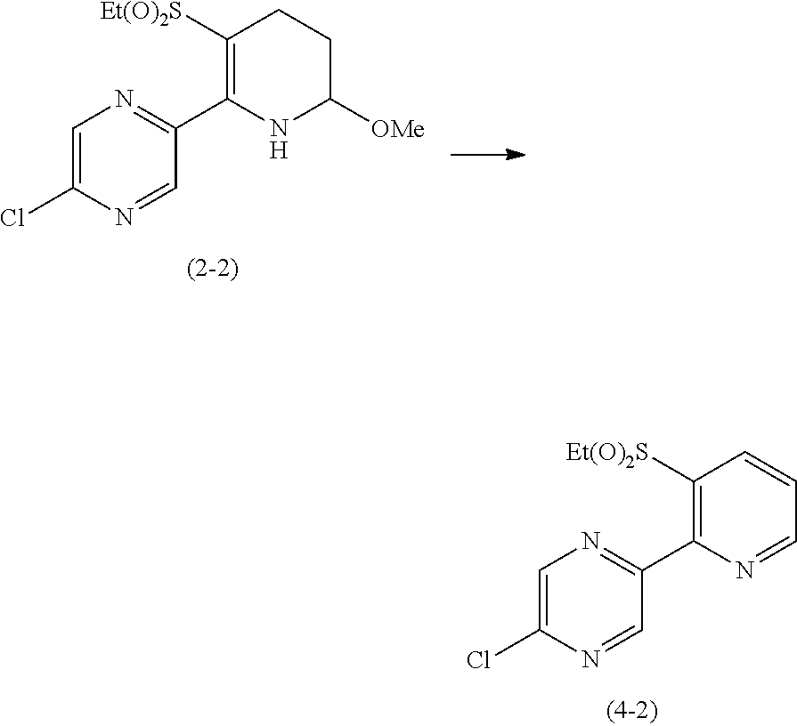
C1=C(Cl)N=CC(C2=C([Et(O)2S])CCC([OMe])N2)=N1.C1=C(Cl)N=CC(C2=C([Et(O)2S])C=CC=N2)=N1
